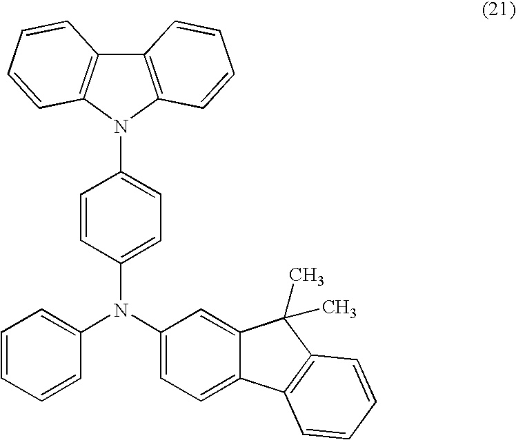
C12=C(N(C3=CC=C(N(C4=CC=CC=C4)C4=CC=C5C(=C4)C(C)(C)C4=C5C=CC=C4)C=C3)C3=C1C=CC=C3)C=CC=C2
